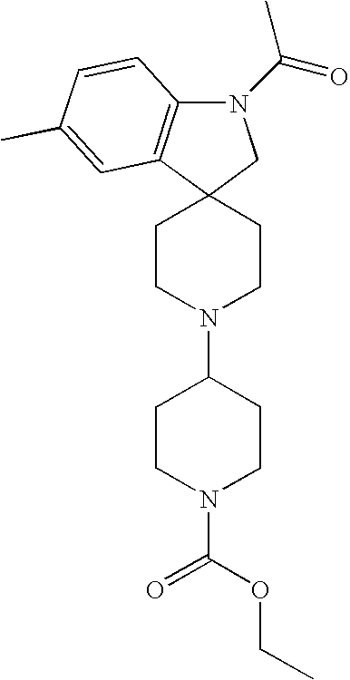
N1(C(=O)C)C2=C(C3(C1)CCN(C1CCN(C(OCC)=O)CC1)CC3)C=C(C)C=C2
